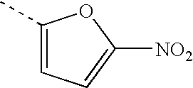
C1(C)=CC=C([NO2])O1
